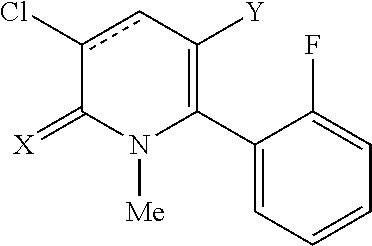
C1(C2=C([Y])cc(Cl)C(=[X])N2[Me])=CC=CC=C1F
